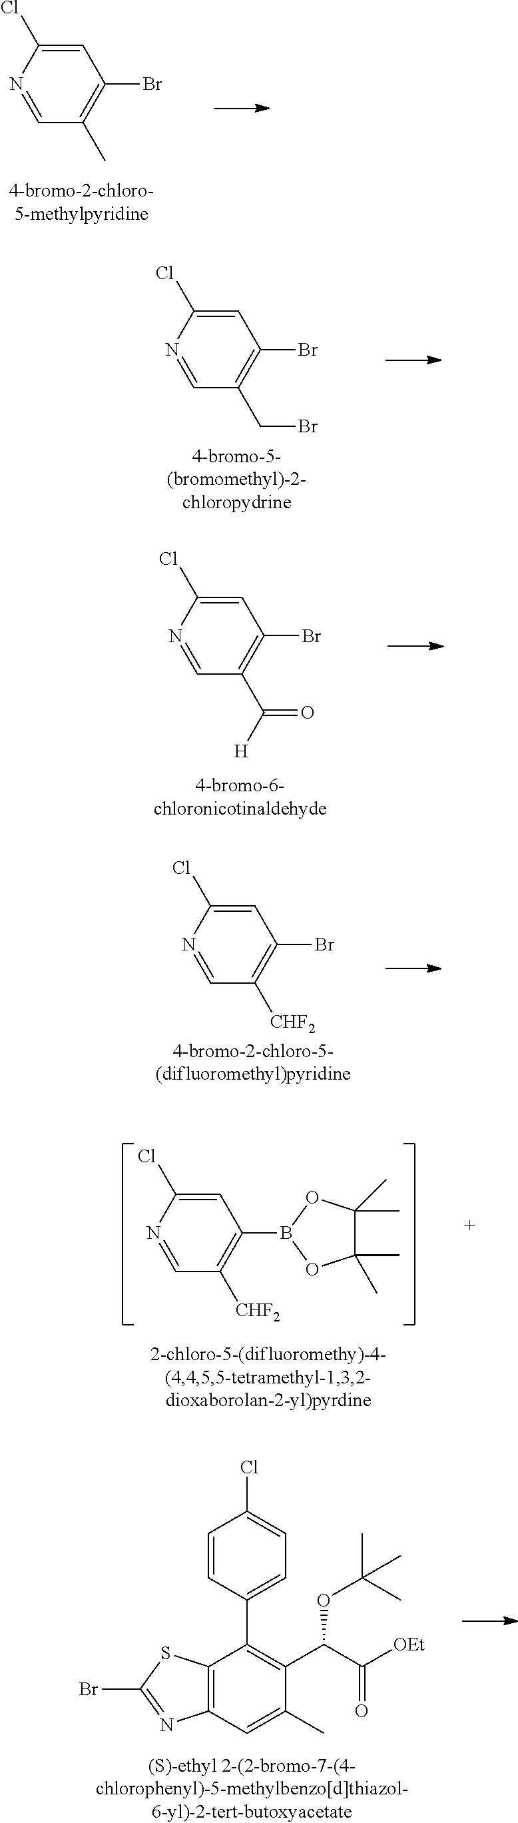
C1=NC(Cl)=CC(Br)=C1C.C1=NC(Cl)=CC(Br)=C1CBr.C1=NC(Cl)=CC(Br)=C1C(=O)[H].C1=NC(Cl)=CC(Br)=C1[CHF2].C1=NC(Cl)=CC(B2OC(C)(C)C(C)(C)O2)=C1[CHF2].BrC1=NC2=C(S1)C(C1=CC=C(Cl)C=C1)=C(C(C(=O)[OEt])OC(C)(C)C)C(C)=C2
